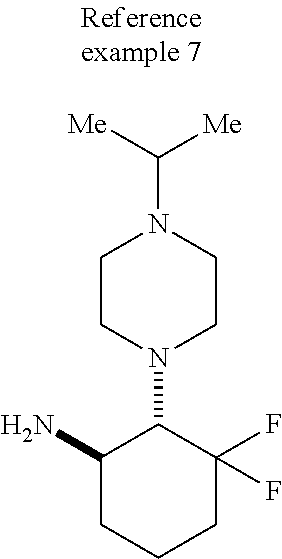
N1(C2C(N)CCCC2(F)F)CCN(C([Me])[Me])CC1
